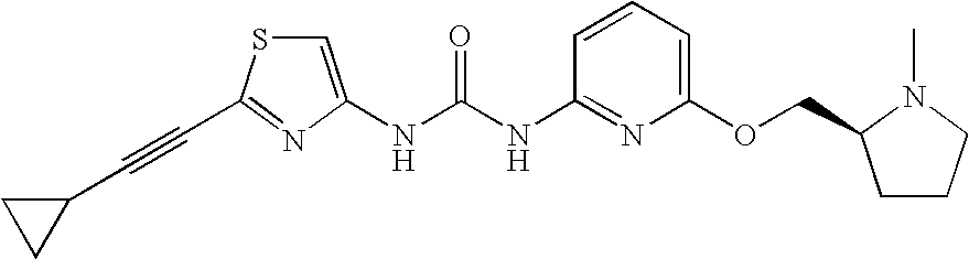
N(C(NC1=NC(OCC2CCCN2C)=CC=C1)=O)C1=CSC(C#CC2CC2)=N1
